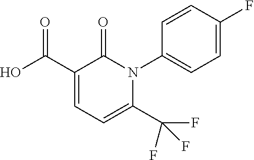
C1=CC(N2C(=O)C(C(O)=O)=CC=C2C(F)(F)F)=CC=C1F
